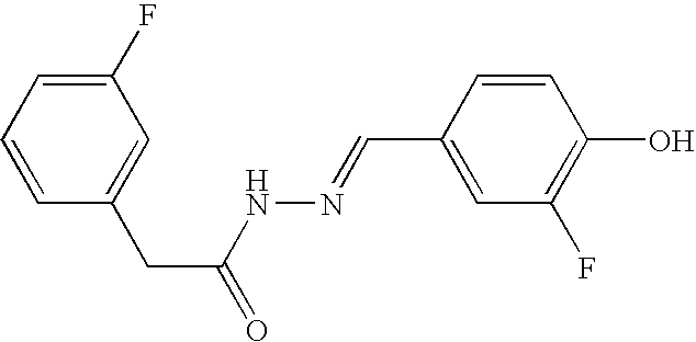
C1(F)=CC=CC(CC(=O)NN=CC2=CC(F)=C(O)C=C2)=C1
